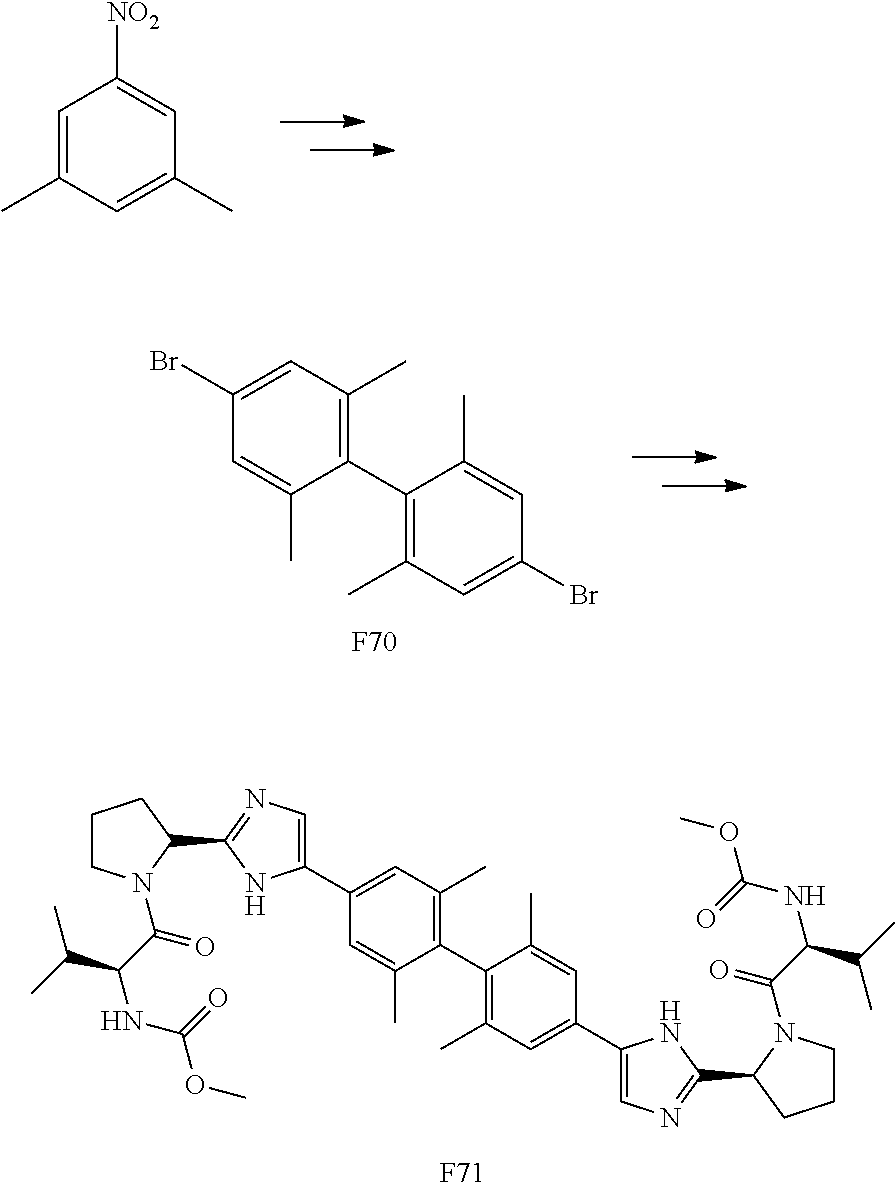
C1=C(C)C=C(C)C=C1[NO2].C1=C(Br)C=C(C)C(C2=C(C)C=C(Br)C=C2C)=C1C.[F70].C1CN(C(C(NC(OC)=O)C(C)C)=O)C(C2=NC=C(C3=CC(C)=C(C4=C(C)C=C(C5=CN=C(C6CCCN6C(=O)C(NC(=O)OC)C(C)C)N5)C=C4C)C(C)=C3)N2)C1.[F71]
